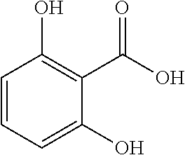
C1(O)=C(C(=O)O)C(O)=CC=C1
